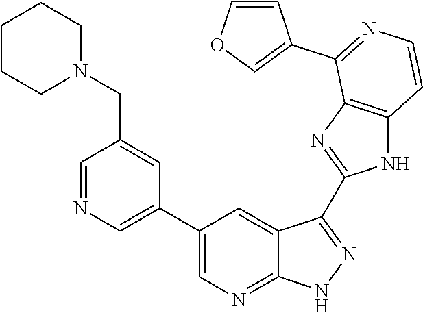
C1=NC=C(C2=CN=C3C(=C2)C(C2=NC4=C(N2)C=CN=C4C2=COC=C2)=NN3)C=C1CN1CCCCC1
